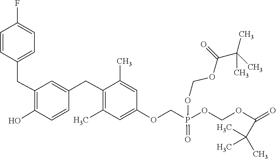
C1=C(CC2=C(C)C=C(OCP(OCOC(C(C)(C)C)=O)(OCOC(C(C)(C)C)=O)=O)C=C2C)C=CC(O)=C1CC1=CC=C(F)C=C1
